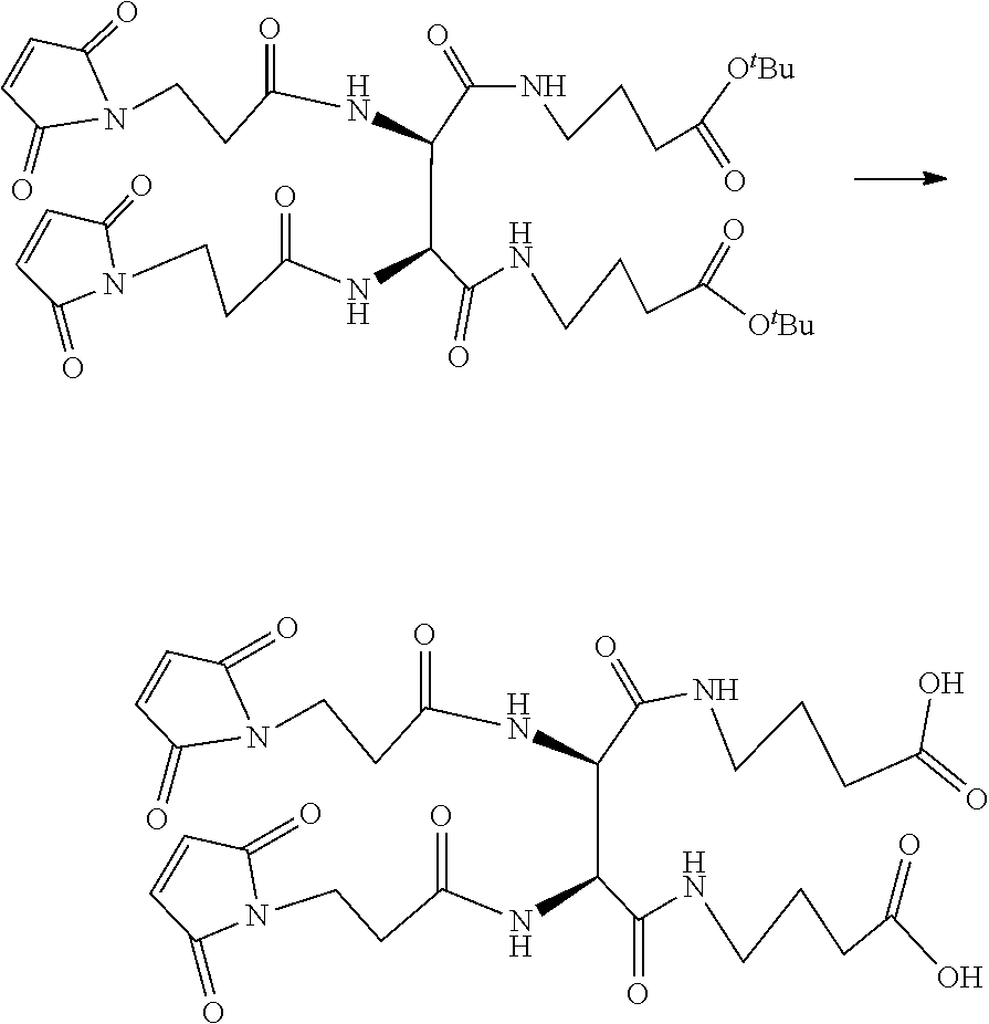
C1(=O)C=CC(=O)N1CCC(=O)NC(C(NC(CCN1C(=O)C=CC1=O)=O)C(NCCCC(=O)[OtBu])=O)C(=O)NCCCC(=O)[OtBu].C1=CC(=O)N(CCC(=O)NC(C(=O)NCCCC(=O)O)C(NC(CCN2C(=O)C=CC2=O)=O)C(=O)NCCCC(O)=O)C1=O
